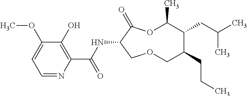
C1(O)=C(C(NC2C(=O)OC(C)C(CC(C)C)C(CCC)COC2)=O)N=CC=C1OC
